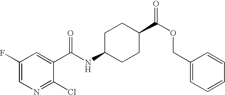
C1(F)=CN=C(Cl)C(C(NC2CCC(C(OCC3=CC=CC=C3)=O)CC2)=O)=C1
